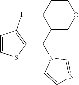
C1C(C(C2=C(I)C=CS2)N2C=CN=C2)COCC1
